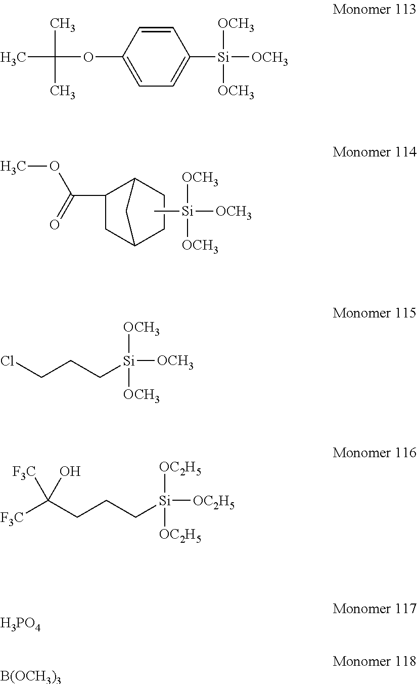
COC(C1CC2CCC1C2)=O.C[Si]([OCH3])([OCH3])[OCH3].C1=CC(OC(C)(C)C)=CC=C1[Si]([OCH3])([OCH3])[OCH3].C([Si]([OCH3])([OCH3])[OCH3])CCCl.C([Si]([OC2H5])([OC2H5])[OC2H5])CCC([F3C])([F3C])O.[H3PO4].[B(OCH3)3]
